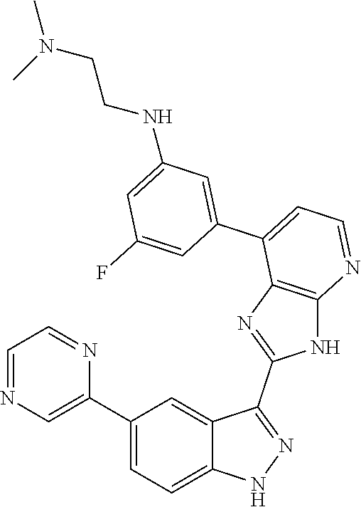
C1(C2=CC=C3C(=C2)C(C2=NC4=C(N2)N=CC=C4C2=CC(NCCN(C)C)=CC(F)=C2)=NN3)=CN=CC=N1
